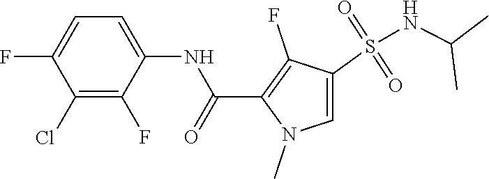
C1(Cl)=C(F)C(NC(C2=C(F)C(S(NC(C)C)(=O)=O)=CN2C)=O)=CC=C1F
